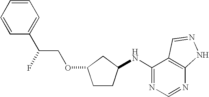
C1CC(NC2=NC=NC3=C2C=NN3)CC1OCC(C1=CC=CC=C1)F
